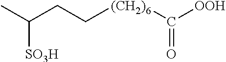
C(CC[(CH2)6]C([OOH])=O)([SO3H])C
